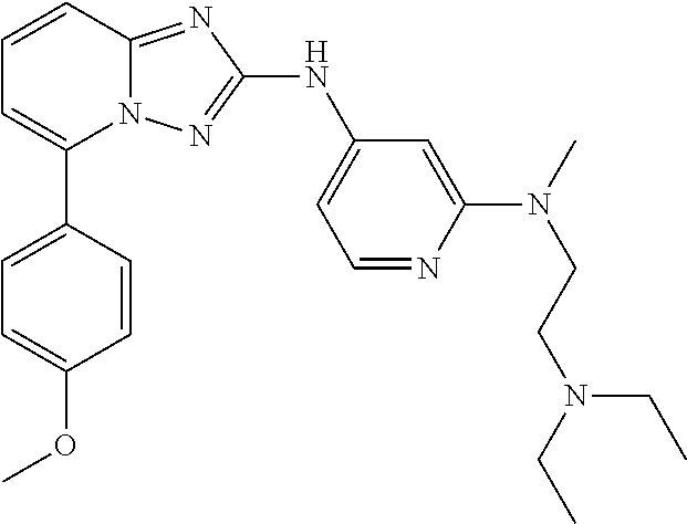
C1=CC2=NC(NC3=CC=NC(N(C)CCN(CC)CC)=C3)=NN2C(C2=CC=C(OC)C=C2)=C1
